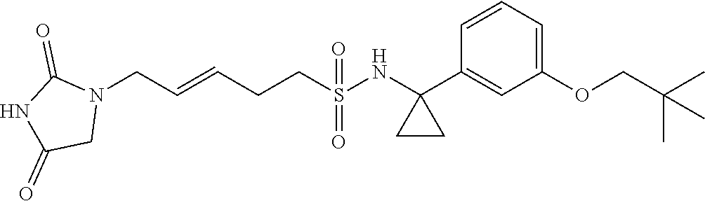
N1(CC=CCCS(=O)(=O)NC2(C3=CC(OCC(C)(C)C)=CC=C3)CC2)C(=O)NC(=O)C1
